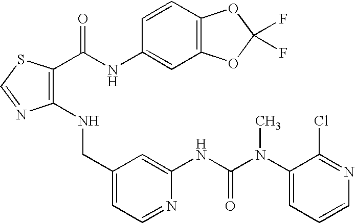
C1(NCC2=CC=NC(NC(N(C3=CC=CN=C3Cl)C)=O)=C2)=C(C(NC2=CC3=C(C=C2)OC(F)(F)O3)=O)SC=N1
